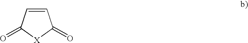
C1=CC(=O)[X]C1=O
